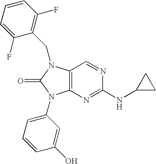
C12=C(N(CC3=C(F)C=CC=C3F)C(=O)N1C1=CC=CC(O)=C1)C=NC(NC1CC1)=N2
